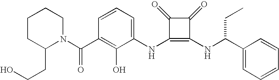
N(C1=C(NC(CC)C2=CC=CC=C2)C(=O)C1=O)C1=CC=CC(C(=O)N2C(CCO)CCCC2)=C1O
